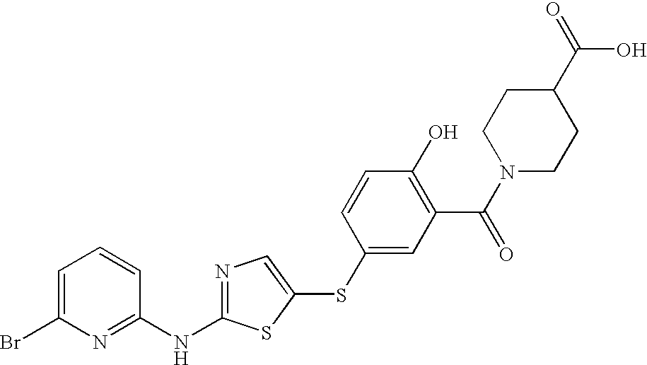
C1=C(Br)N=C(NC2=NC=C(SC3=CC(C(N4CCC(C(=O)O)CC4)=O)=C(O)C=C3)S2)C=C1
